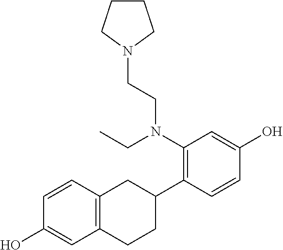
C1=CC2=C(C=C1O)CCC(C1=C(N(CC)CCN3CCCC3)C=C(O)C=C1)C2
